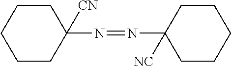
C1CCCCC1([CN])N=NC1([NC])CCCCC1
